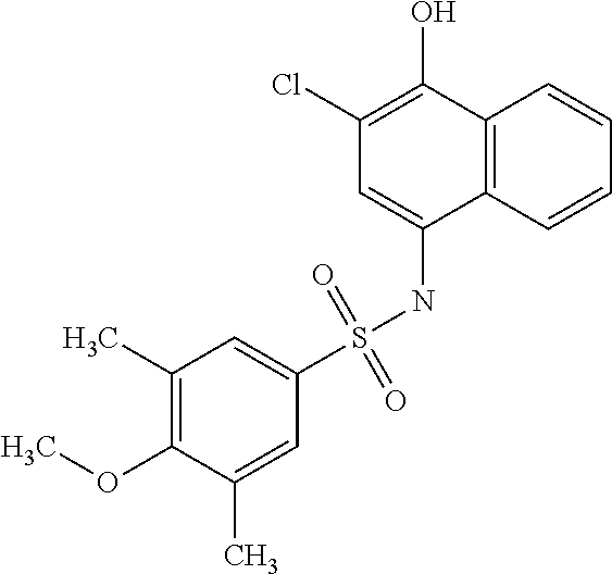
C12=C(C=CC=C1)C(NS(C1=CC(C)=C(OC)C(C)=C1)(=O)=O)=CC(Cl)=C2O
